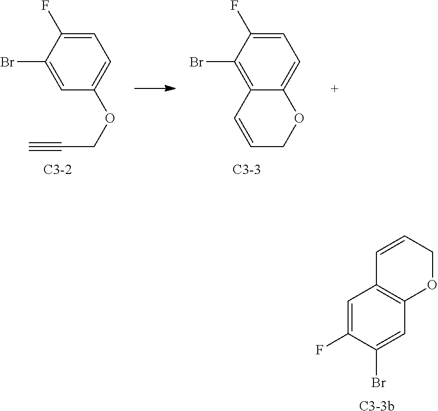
[C3-3].C1=C(F)C(Br)=C2C(=C1)OCC=C2.[C3-2].C1=C(F)C(Br)=CC(OCC#C)=C1.C1=C(F)C(Br)=CC2=C1C=CCO2.[C3-3b]
